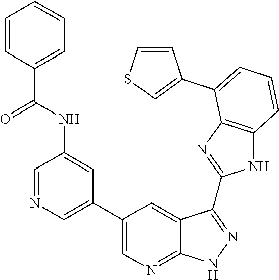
C1=NC=C(C2=CN=C3C(=C2)C(C2=NC4=C(N2)C=CC=C4C2=CSC=C2)=NN3)C=C1NC(C1=CC=CC=C1)=O
